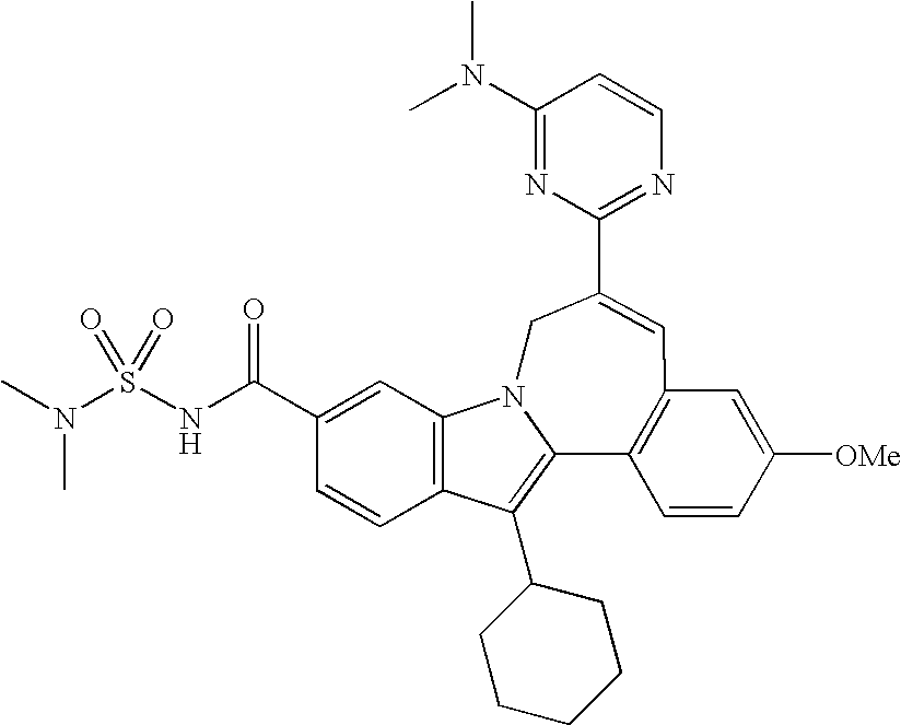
C1(N(C)C)=NC(C2=CC3=C(C4=C(C5CCCCC5)C5=C(C=C(C(NS(N(C)C)(=O)=O)=O)C=C5)N4C2)C=CC([OMe])=C3)=NC=C1
